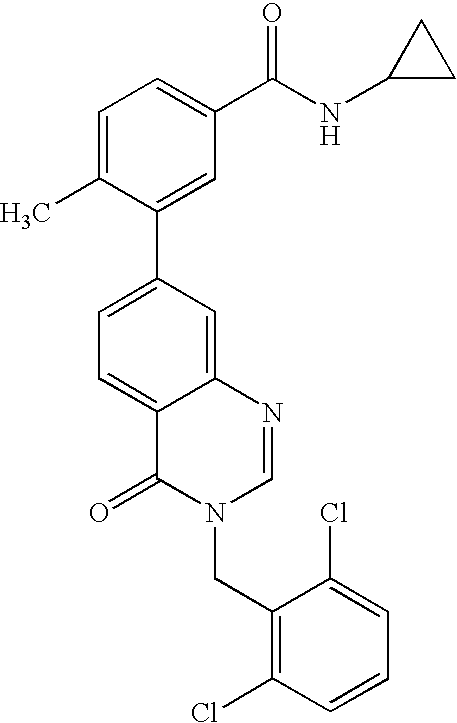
C12=CC(C3=CC(C(NC4CC4)=O)=CC=C3C)=CC=C1C(=O)N(CC1=C(Cl)C=CC=C1Cl)C=N2
